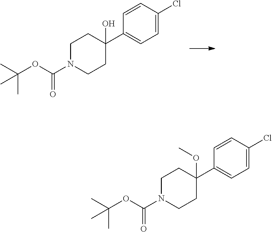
C1N(C(OC(C)(C)C)=O)CCC(C2=CC=C(Cl)C=C2)(O)C1.C1N(C(OC(C)(C)C)=O)CCC(C2=CC=C(Cl)C=C2)(OC)C1
